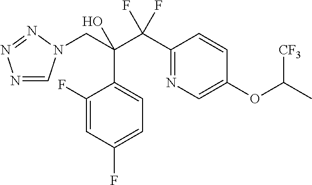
N1=CN(CC(C(C2=NC=C(OC(C)[CF3])C=C2)(F)F)(O)C2=CC=C(F)C=C2F)N=N1
